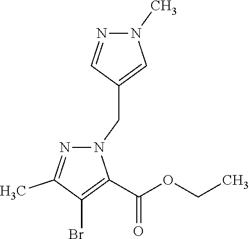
N1(CC2=CN(C)N=C2)N=C(C)C(Br)=C1C(OCC)=O
